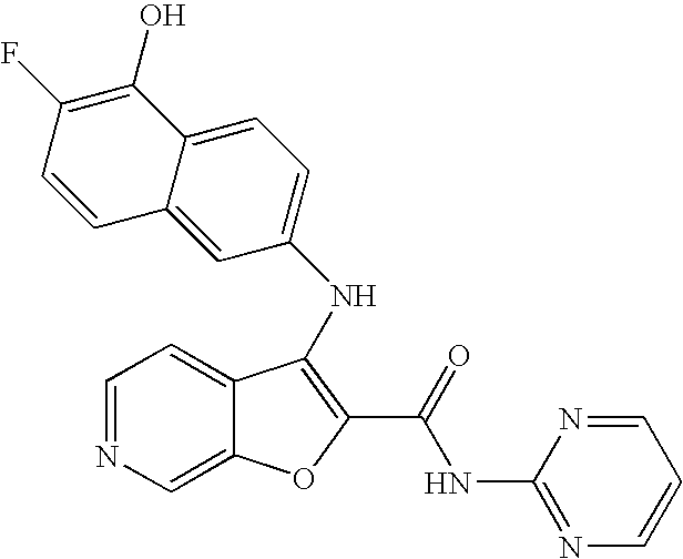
N(C1=C(C(=O)NC2=NC=CC=N2)OC2=CN=CC=C21)C1=CC=C2C(=C1)C=CC(F)=C2O
